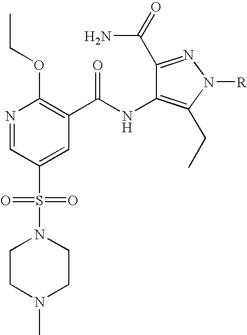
CCOC1=C(C(NC2=C(CC)N([R])N=C2C(=O)N)=O)C=C(S(N2CCN(C)CC2)(=O)=O)C=N1
